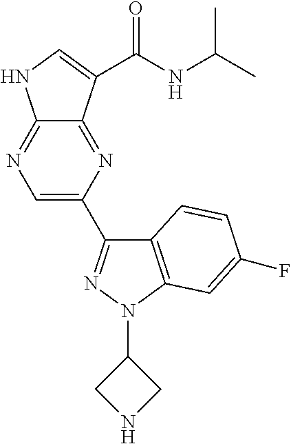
C1(C2=NN(C3CNC3)C3=C2C=CC(F)=C3)=CN=C2C(=N1)C(C(NC(C)C)=O)=CN2
